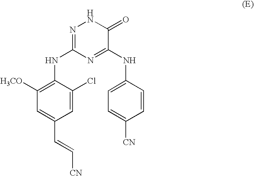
C1=C(Cl)C(NC2=NNC(=O)C(NC3=CC=C([CN])C=C3)=N2)=C([H3CO])C=C1C=C[CN]
